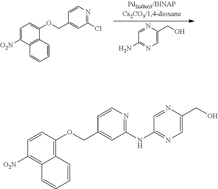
C1=C([O2N])C2=C(C(OCC3=CC(Cl)=NC=C3)=C1)C=CC=C2.C1(N)=NC=C(CO)N=C1.C1=CC(OCC2=CC(NC3=NC=C(CO)N=C3)=NC=C2)=C2C(=C1[O2N])C=CC=C2
